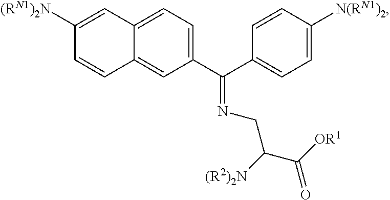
N(=C(C1=CC=C([N(RN1)2])C=C1)C1=CC=C2C(=C1)C=CC([(RN1)2N])=C2)CC([(R2)2N])C([OR1])=O
